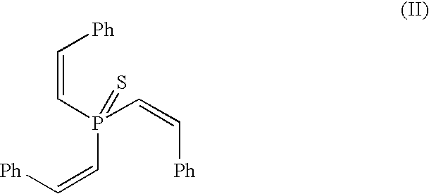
P(C=C[Ph])(C=C[Ph])(C=C[Ph])=S
